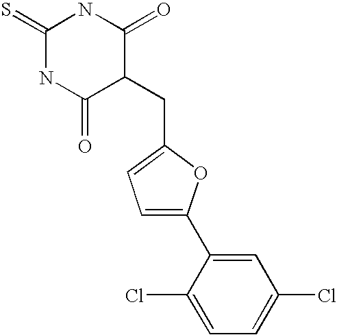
N1C(=S)NC(=O)C(CC2=CC=C(C3=CC(Cl)=CC=C3Cl)O2)C1=O
